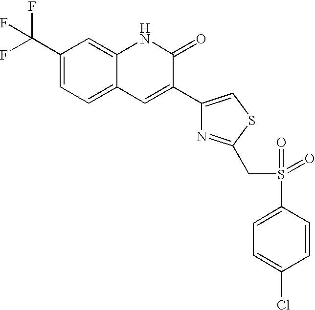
C1(C(F)(F)F)=CC=C2C(=C1)NC(=O)C(C1=CSC(CS(=O)(=O)C3=CC=C(Cl)C=C3)=N1)=C2
